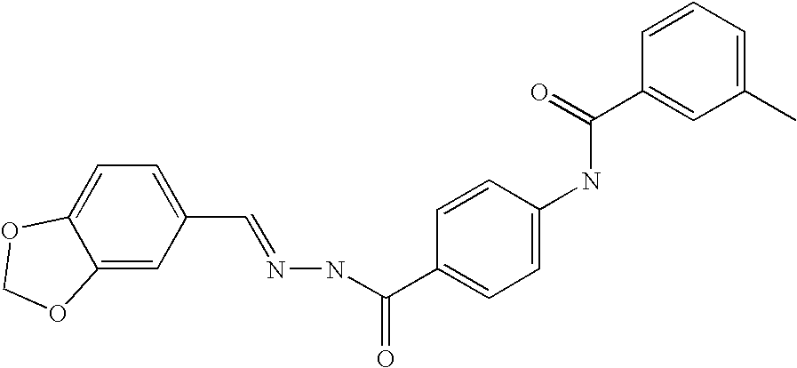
C12=CC(C=NNC(C3=CC=C(NC(=O)C4=CC(C)=CC=C4)C=C3)=O)=CC=C1OCO2
